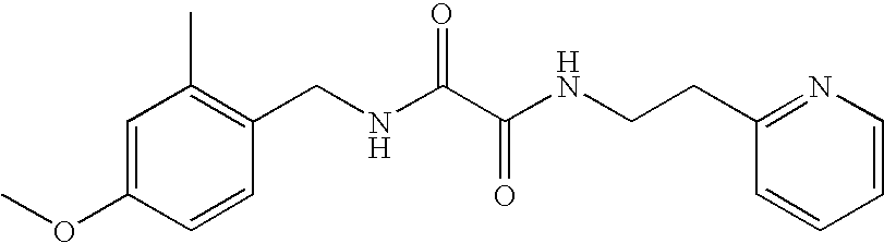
C1=CC(OC)=CC(C)=C1CNC(C(NCCC1=NC=CC=C1)=O)=O
